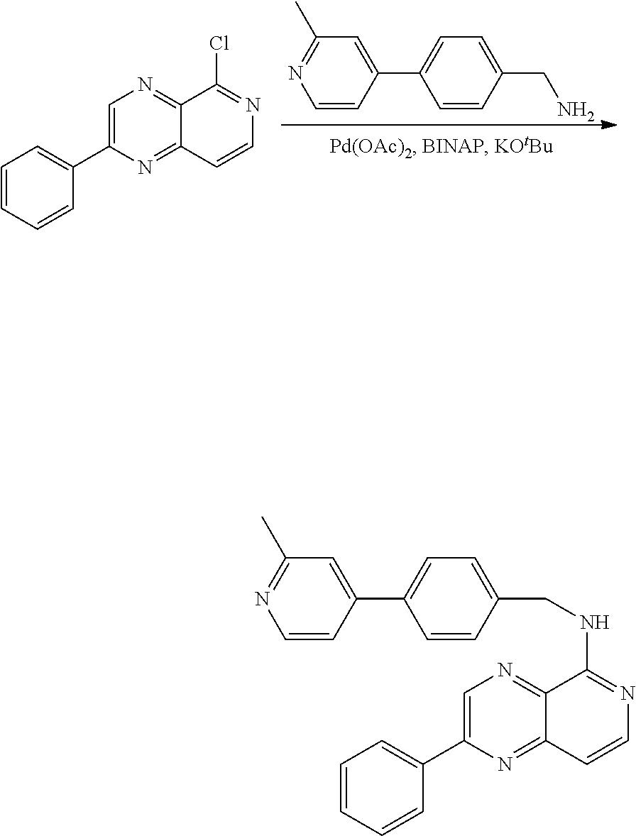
C1=CC(C2=CC(C)=NC=C2)=CC=C1CN.N1=C(Cl)C2=NC=C(C3=CC=CC=C3)N=C2C=C1.C1=CC2=NC(C3=CC=CC=C3)=CN=C2C(NCC2=CC=C(C3=CC(C)=NC=C3)C=C2)=N1
